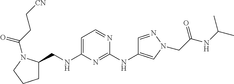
C1=C(NCC2CCCN2C(CC[CN])=O)N=C(NC2=CN(CC(NC(C)C)=O)N=C2)N=C1
